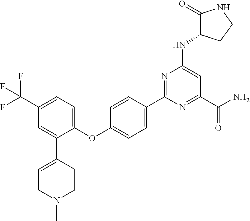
C1(C2=CC=C(OC3=CC=C(C(F)(F)F)C=C3C3=CCN(C)CC3)C=C2)=NC(NC2C(=O)NCC2)=CC(C(N)=O)=N1
